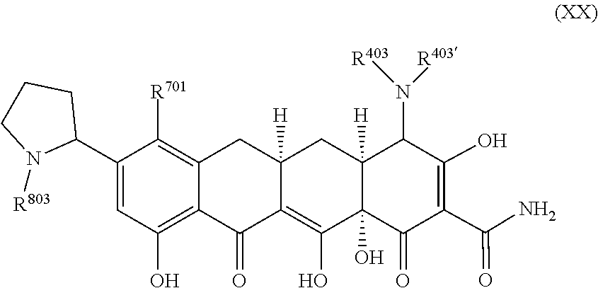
N1([R803])C(C2=CC(O)=C3C(=C2[R701])CC2([H])CC4([H])C(N([R403])[R403])C(O)=C(C(=O)N)C(=O)C4(O)C(O)=C2C3=O)CCC1
